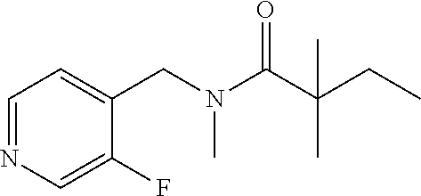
C1=NC=C(F)C(CN(C(C(CC)(C)C)=O)C)=C1
